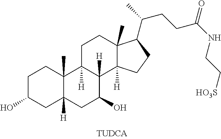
C1C(O)CC2([H])C(C)(C1)C1([H])C([H])(C(O)C2)C2([H])C(C)(CC1)C(C(CCC(NCC[HO3S])=O)C)CC2
